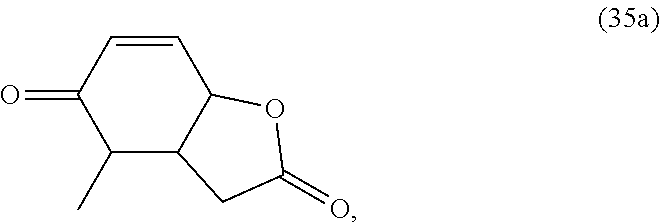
C1=CC(=O)C(C)C2C1OC(=O)C2
